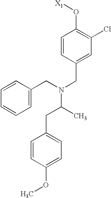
C1=CC(CN(C(CC2=CC=C(OC)C=C2)C)CC2=CC=CC=C2)=CC(Cl)=C1O[X1]
